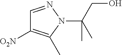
C1=NN(C(CO)(C)C)C(C)=C1[O2N]
